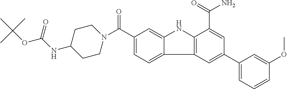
C1(C(=O)N2CCC(NC(=O)OC(C)(C)C)CC2)=CC=C2C(=C1)NC1=C2C=C(C2=CC=CC(OC)=C2)C=C1C(=O)N
